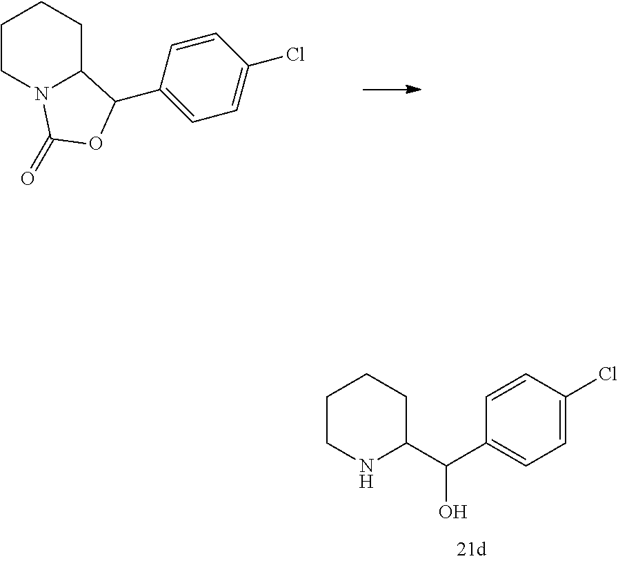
C1CN2C(CC1)C(C1=CC=C(Cl)C=C1)OC2=O.C1=C(Cl)C=CC(C(C2CCCCN2)O)=C1
